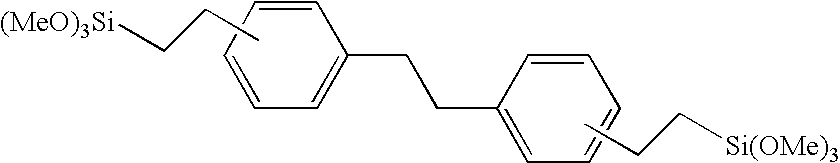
C1=CC=CC(CCC2=CC=CC=C2)=C1.CCC[(MeO)3Si].CCC[Si(OMe)3]
